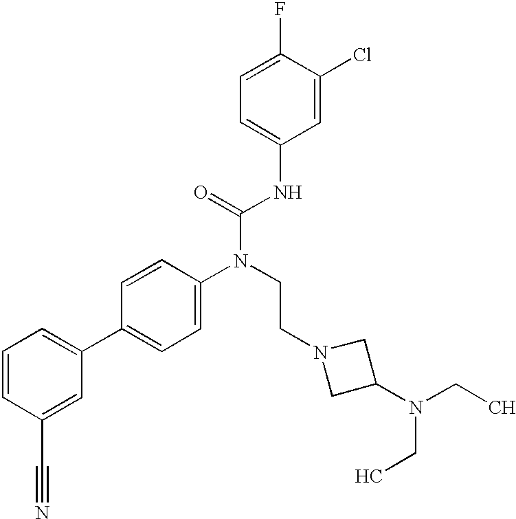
C1=CC(C#N)=CC(C2=CC=C(N(CCN3CC(N(CC)CC)C3)C(=O)NC3=CC=C(F)C(Cl)=C3)C=C2)=C1
